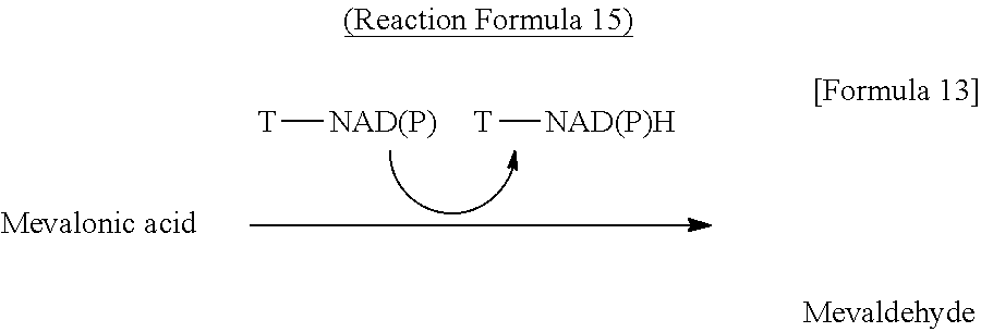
[T][NAD(P)].[T][NAD(P)H]
